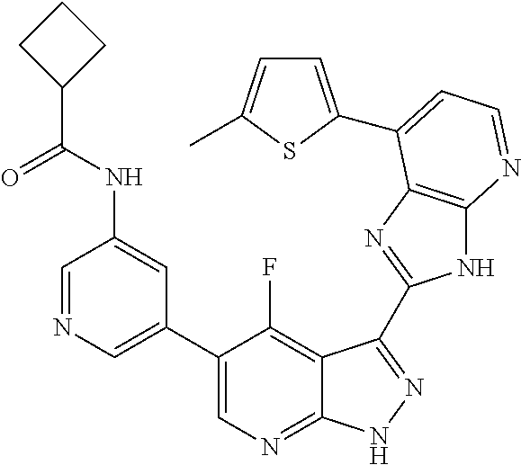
C1=NC=C(C2=CN=C3C(=C2F)C(C2=NC4=C(N2)N=CC=C4C2=CC=C(C)S2)=NN3)C=C1NC(C1CCC1)=O
